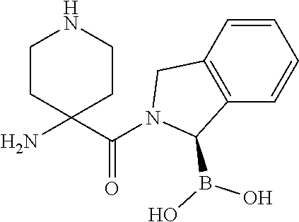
NC1(C(N2C(B(O)O)C3=C(C2)C=CC=C3)=O)CCNCC1
